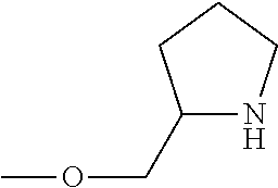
COCC1NCCC1
